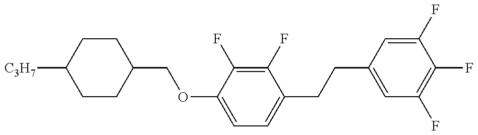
C1CC(COC2=CC=C(CCC3=CC(F)=C(F)C(F)=C3)C(F)=C2F)CCC1[C3H7]
